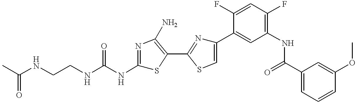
C(CNC(NC1=NC(N)=C(C2=NC(C3=CC(NC(C4=CC=CC(OC)=C4)=O)=C(F)C=C3F)=CS2)S1)=O)NC(=O)C
